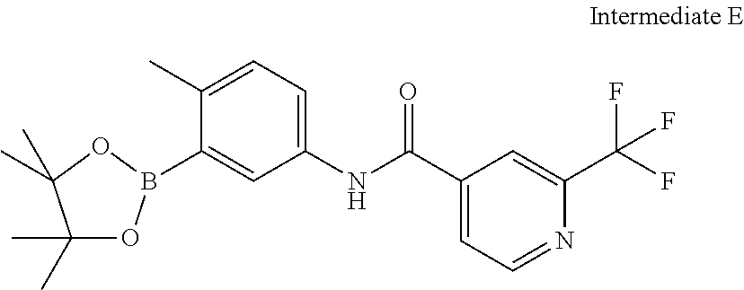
CC1=CC=C(NC(C2=CC=NC(C(F)(F)F)=C2)=O)C=C1B1OC(C)(C)C(C)(C)O1
